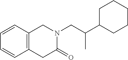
C1=CC2=C(C=C1)CC(=O)N(CC(C1CCCCC1)C)C2
